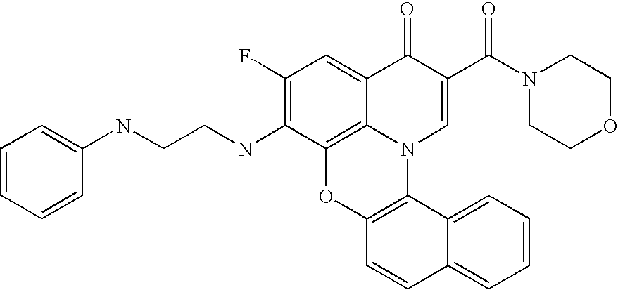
C1(F)=C(NCCNC2=CC=CC=C2)C2=C3C(=C1)C(=O)C(C(N1CCOCC1)=O)=CN3C1=C(O2)C=CC2=CC=CC=C12
